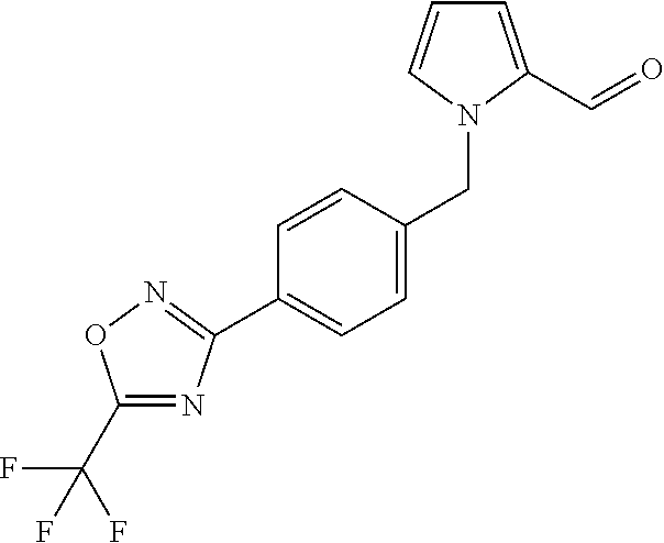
C1(C(F)(F)F)=NC(C2=CC=C(CN3C(C=O)=CC=C3)C=C2)=NO1
